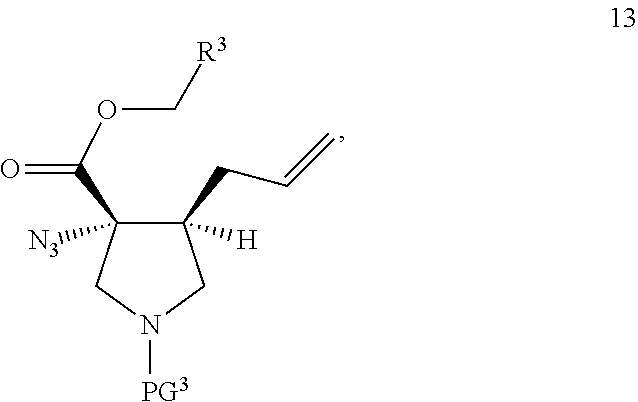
C1(CC=C)([H])C(C(=O)OC[R3])([N3])CN([PG3])C1
